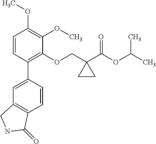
C1=CC(C2=CC3=C(C=C2)C(=O)NC3)=C(OCC2(C(OC(C)C)=O)CC2)C(OC)=C1OC
